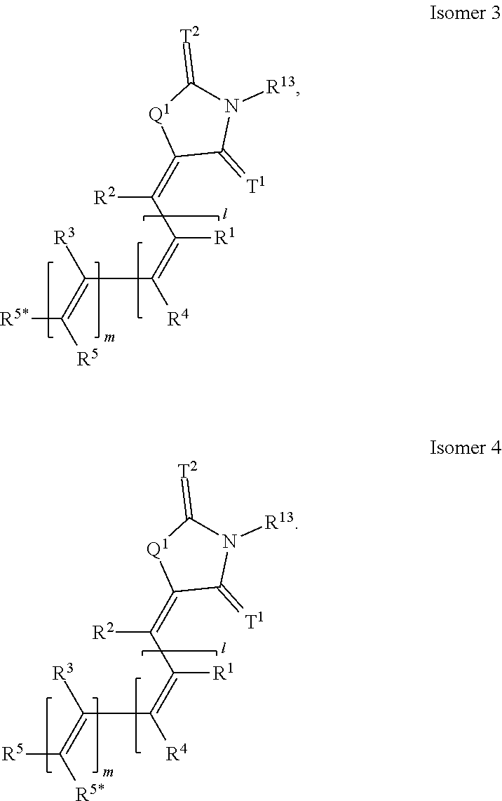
[R5*]C(=C([R3])C([R4])=C(C(=C1C(=[T1])N([R13])C(=[T2])[Q1]1)[R2])[R1])[R5].[R5]C(=C([R3])C([R4])=C(C(=C1C(=[T1])N([R13])C(=[T2])[Q1]1)[R2])[R1])[R5*]
